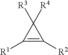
C1([R3])([R4])C([R1])=C1[R2]
